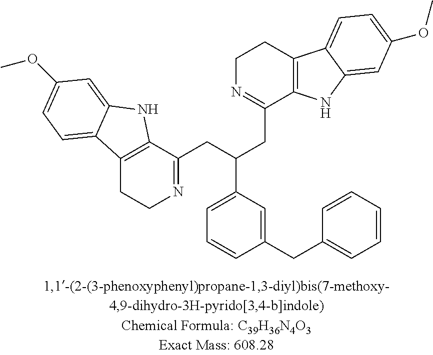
C12=C(C(CC(CC3=NCCC4=C3NC3=CC(OC)=CC=C43)C3=CC=CC(CC4=CC=CC=C4)=C3)=NCC1)NC1=CC(OC)=CC=C21
